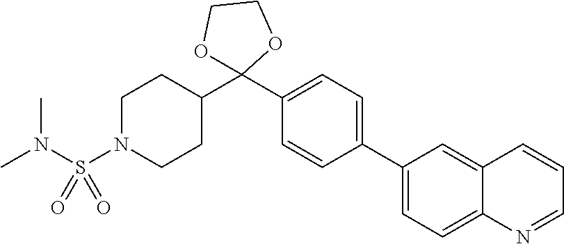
C1N(S(N(C)C)(=O)=O)CCC(C2(C3=CC=C(C4=CC=C5C(=C4)C=CC=N5)C=C3)OCCO2)C1
